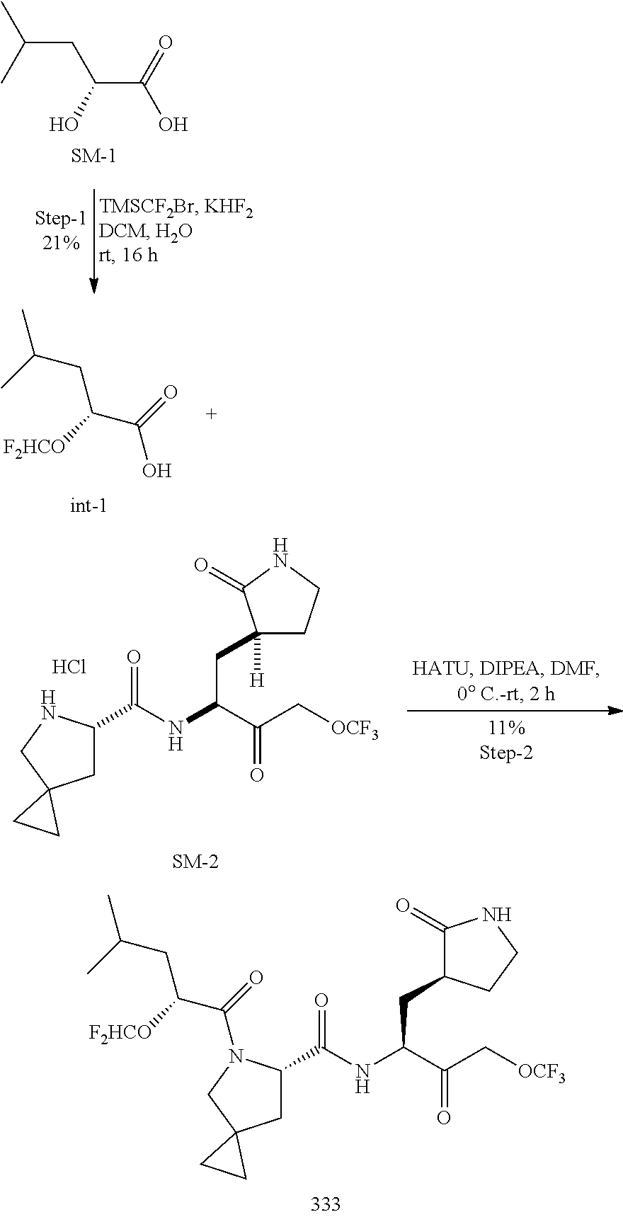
C(CC(C(=O)O)O)(C)C.CC(C)CC(C(=O)O)[F2HCO].C1C(C(NC(C(C[OCF3])=O)CC2([H])CCNC2=O)=O)NCC12CC2.Cl.C1C(C(NC(C(C[OCF3])=O)CC2C(=O)NCC2)=O)N(C(=O)C([F2HCO])CC(C)C)CC12CC2
